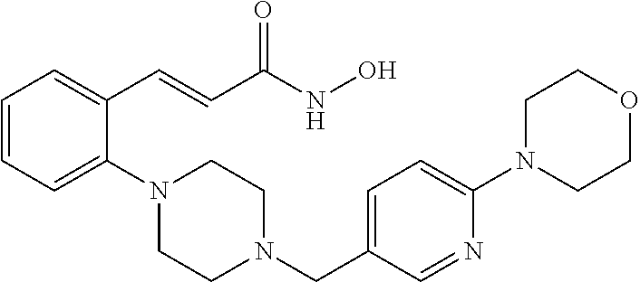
C1=CC=C(N2CCN(CC3=CC=C(N4CCOCC4)N=C3)CC2)C(C=CC(NO)=O)=C1
